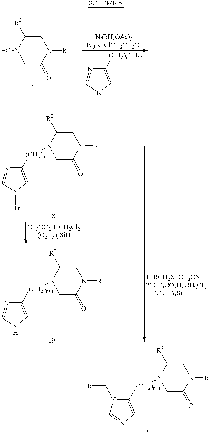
N1([R])CC([R2])[HClN]CC1=O.N1=CN([Tr])C=C1[(CH2)nCHO].N1=CN([Tr])C=C1[(CH2)n+1]N1C([R2])CN([R])C(=O)C1.N1=CNC=C1[(CH2)n+1]N1C([R2])CN([R])C(=O)C1.N1(C[R])C=NC=C1[(CH2)n+1]N1C([R2])CN([R])C(=O)C1
